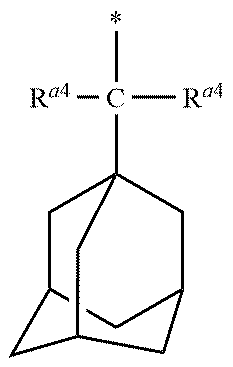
C1C2CC3CC1(C(*)([Ra4])[Ra4])CC(C2)C3
